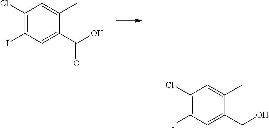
C1(Cl)=C(I)C=C(C(O)=O)C(C)=C1.C1(Cl)=C(I)C=C(CO)C(C)=C1
